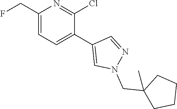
C1(CF)=CC=C(C2=CN(CC3(C)CCCC3)N=C2)C(Cl)=N1
